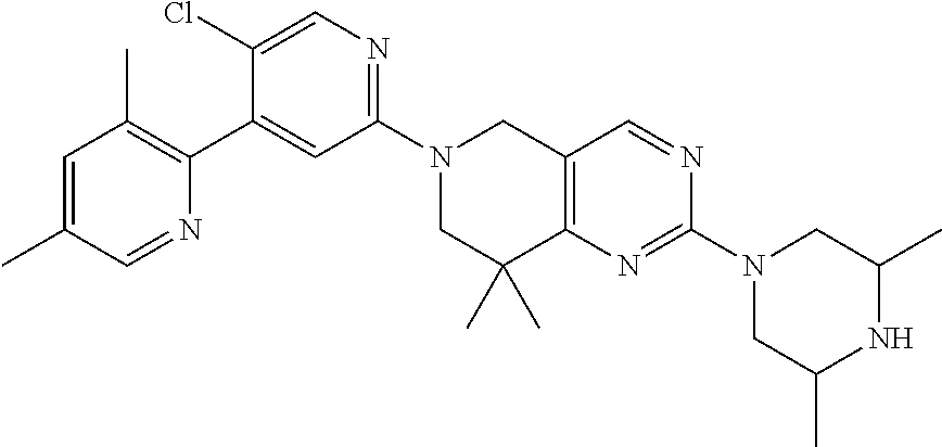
N1(C2=NC=C(Cl)C(C3=C(C)C=C(C)C=N3)=C2)CC(C)(C)C2=C(C1)C=NC(N1CC(C)NC(C)C1)=N2
